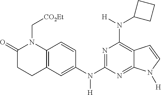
C1=CC(N(C2=NC(N(C3CCC3)[H])=C3C(=N2)N([H])C=C3)[H])=CC2=C1N(C[CO2Et])C(=O)CC2
